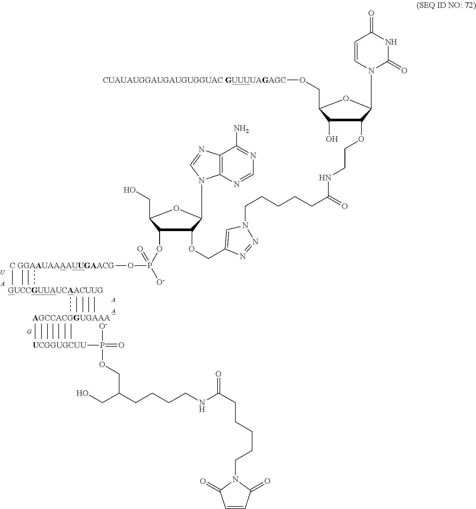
[UCGGUGCUU]P(=O)([O-])OCC(CO)CCCCNC(CCCCCN1C(=O)C=CC1=O)=O.[U].[A].[A].[A].[G].[C GGAAUAAAAUUGAACG]OP(OC1C(OCC2=CN(CCCCCC(=O)NCCOC3C(O)C(CO[CUAUAUGGAUGAUGUGGUAC GUUUUAGAGC])OC3N3C(=O)NC(=O)C=C3)N=N2)C(N2C3=C(C(N)=NC=N3)N=C2)OC1CO)([O-])=O
